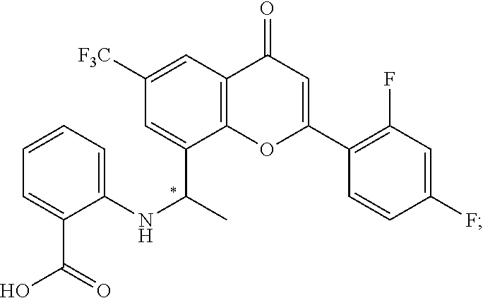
C12=C(OC(C3=C(F)C=C(F)C=C3)=CC1=O)C(C(C)NC1=CC=CC=C1C(=O)O)=CC([F3C])=C2
